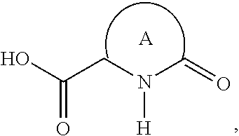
OC(CN(C=O)[H])=O.[A]
